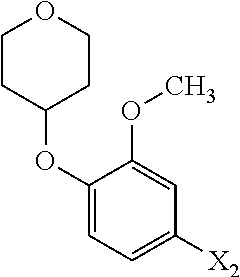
C1(OC2CCOCC2)=CC=C([X2])C=C1OC
